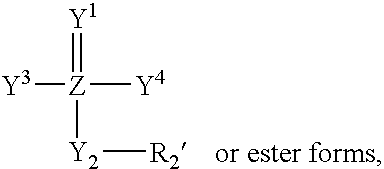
[Y1]=[Z]([Y2][R2])([Y4])[Y3]
